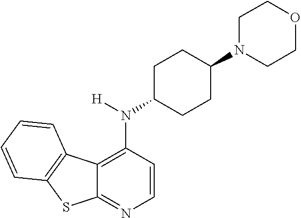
C12=NC=CC(N(C3CCC(N4CCOCC4)CC3)[H])=C1C1=C(S2)C=CC=C1
